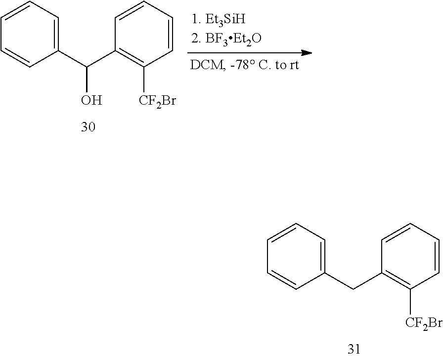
C1=CC=C(CC2=C([CF2Br])C=CC=C2)C=C1.C1=CC=C(C(C2=C([CF2Br])C=CC=C2)O)C=C1
